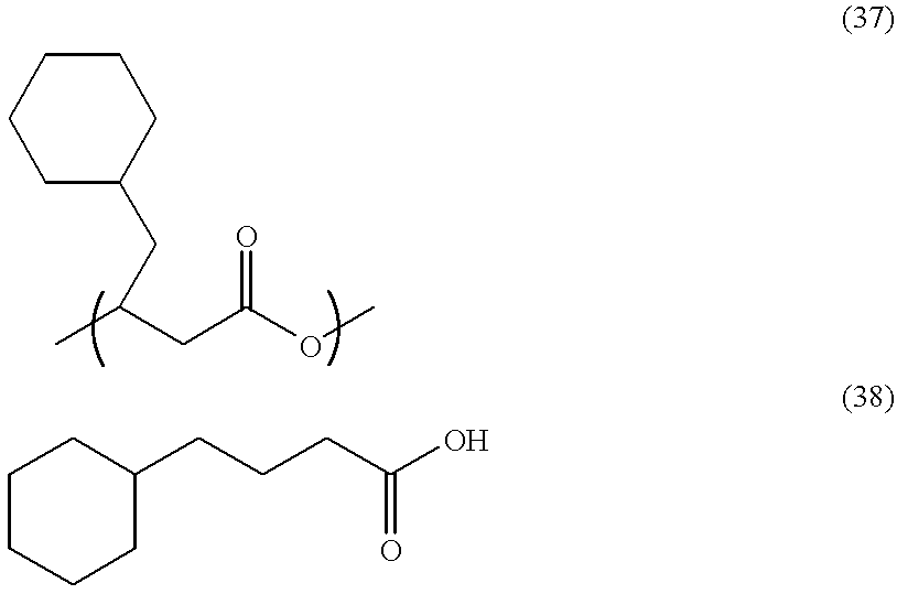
C1CCCCC1CC(C)CC(OC)=O.C1CCCC(CCCC(O)=O)C1
